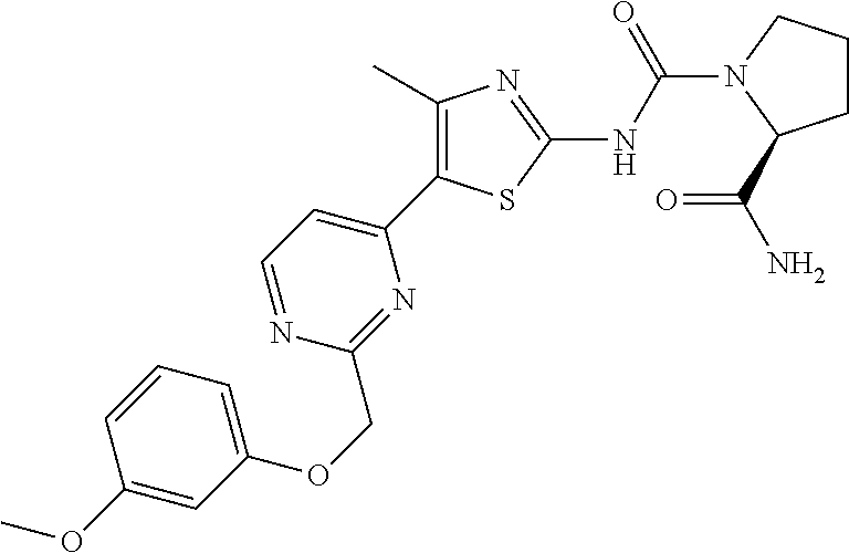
C1=NC(COC2=CC=CC(OC)=C2)=NC(C2=C(C)N=C(NC(=O)N3CCCC3C(=O)N)S2)=C1
